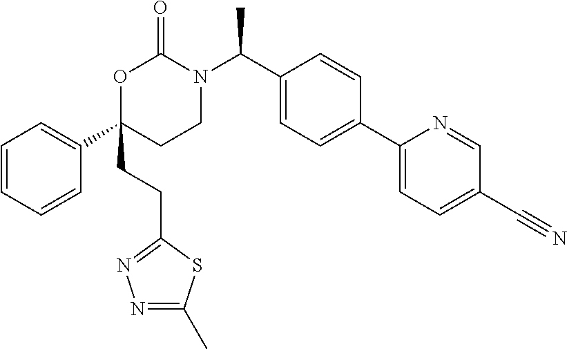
C1=CC=CC(C2(CCC3=NN=C(C)S3)CCN(C(C3=CC=C(C4=CC=C(C#N)C=N4)C=C3)C)C(=O)O2)=C1
